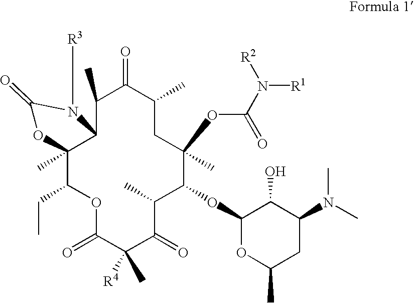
C12(C)C(CC)OC(=O)C(C)([R4])C(=O)C(C)C(OC3OC(C)CC(N(C)C)C3O)C(C)(OC(N([R2])[R1])=O)CC(C)C(=O)C(C)C1N([R3])C(=O)O2
